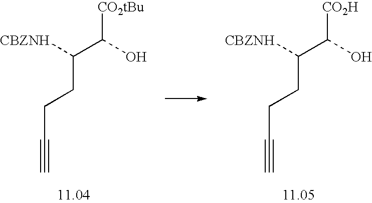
C(C#C)CC(C([CO2tBu])O)[CBZNH].C(C#C)CC(C([CO2H])O)[CBZNH]
